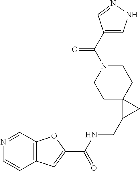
C12=C(C=C(C(NCC3CC34CCN(C(C3=CNN=C3)=O)CC4)=O)O1)C=CN=C2
